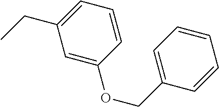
C1=C(OCC2=CC=CC=C2)C=CC=C1CC
